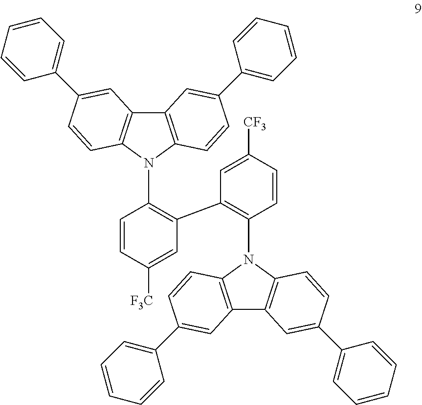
C12=C(N(C3=C(C4=C(N5C6=C(C7=C5C=CC(C5=CC=CC=C5)=C7)C=C(C5=CC=CC=C5)C=C6)C=CC([CF3])=C4)C=C([F3C])C=C3)C3=C1C=C(C1=CC=CC=C1)C=C3)C=CC(C1=CC=CC=C1)=C2
